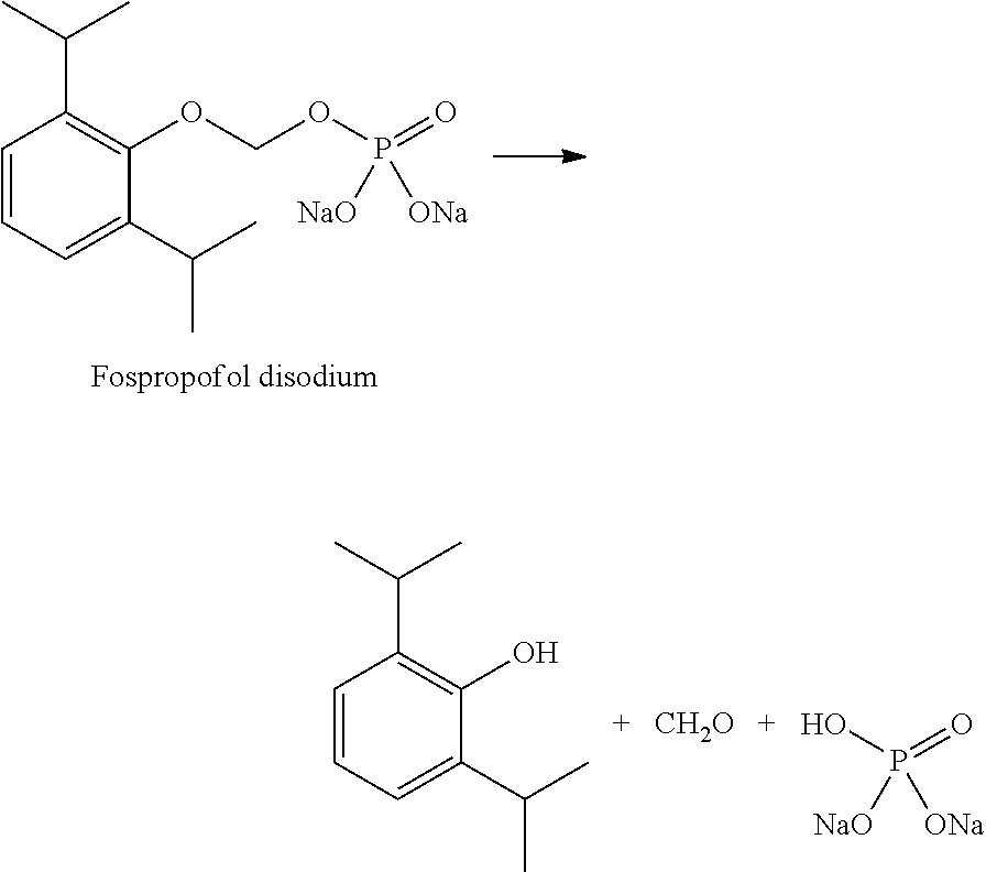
C1=CC=C(C(C)C)C(OCOP(=O)([NaO])[ONa])=C1C(C)C.C1=CC=C(C(C)C)C(O)=C1C(C)C.[CH2O].OP(=O)([NaO])[ONa]
